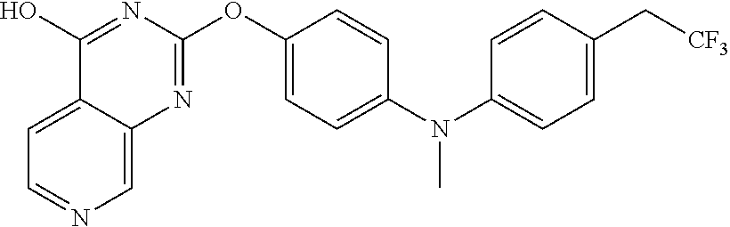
C12=CC=NC=C1N=C(OC1=CC=C(N(C3=CC=C(C[CF3])C=C3)C)C=C1)N=C2O
